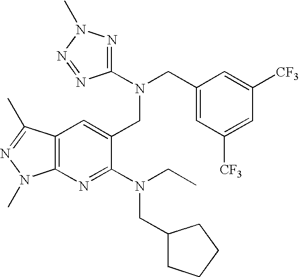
N(CC1=CC([CF3])=CC([CF3])=C1)(CC1=CC2=C(N=C1N(CC)CC1CCCC1)N(C)N=C2C)C1=NN(C)N=N1
